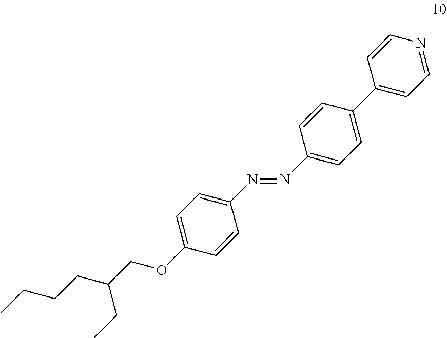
C1=CC(C2=CC=NC=C2)=CC=C1N=NC1=CC=C(OCC(CCCC)CC)C=C1
